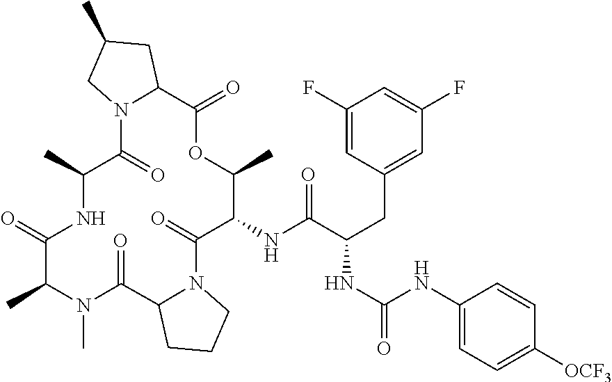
C1(NC(C(CC2=CC(F)=CC(F)=C2)NC(=O)NC2=CC=C([OCF3])C=C2)=O)C(=O)N2C(C(=O)N(C)C(C)C(=O)NC(C)C(=O)N3C(C(=O)OC1C)CC(C)C3)CCC2
